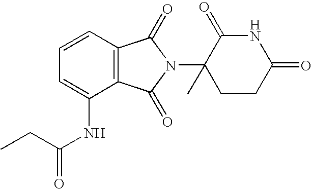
C1=CC=C(NC(=O)CC)C2=C1C(=O)N(C1(C)CCC(=O)NC1=O)C2=O
